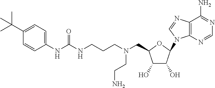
C1(C(C)(C)C)=CC=C(NC(NCCCN(CC2OC(N3C4=C(C(N)=NC=N4)N=C3)C(O)C2O)CCN)=O)C=C1
